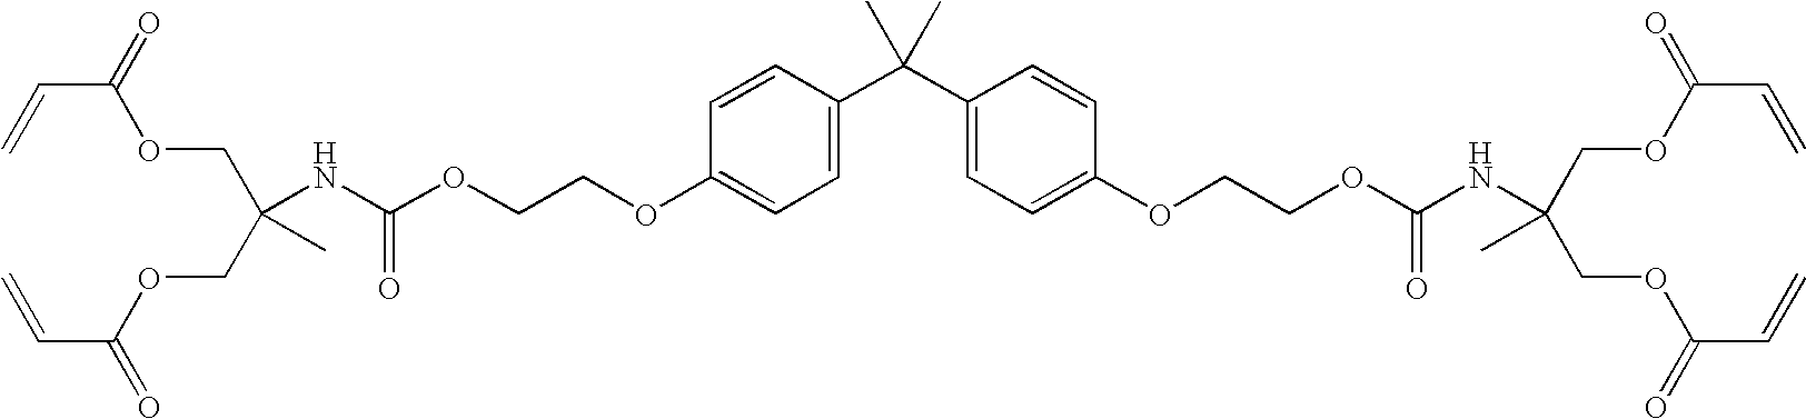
C=CC(=O)OCC(COC(C=C)=O)(C)NC(OCCOC1=CC=C(C(C2=CC=C(OCCOC(NC(C)(COC(=O)C=C)COC(C=C)=O)=O)C=C2)(C)C)C=C1)=O
